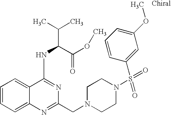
C1=CC=C2C(=C1)C(NC(C(C)C)C(OC)=O)=NC(CN1CCN(S(C3=CC(OC)=CC=C3)(=O)=O)CC1)=N2
